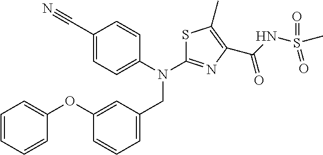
C1(C#N)=CC=C(N(CC2=CC=CC(OC3=CC=CC=C3)=C2)C2=NC(C(=O)NS(C)(=O)=O)=C(C)S2)C=C1
